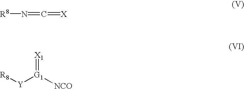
[R8][Y][G1]([NCO])=[X1].[R8]N=C=[X]
